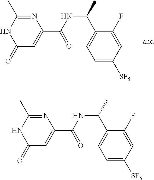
N1=C(C)NC(=O)C=C1C(NC(C)C1=CC=C([SF5])C=C1F)=O.N1=C(C)NC(=O)C=C1C(NC(C)C1=CC=C([SF5])C=C1F)=O
